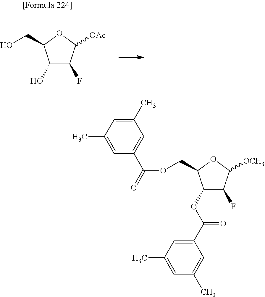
C(C1C(O)C(F)C([OAc])O1)O.C(C1C(OC(C2=CC(C)=CC(C)=C2)=O)C(F)C([OCH3])O1)OC(=O)C1=CC(C)=CC(C)=C1
